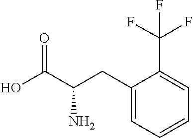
C1(CC(C(O)=O)N)=CC=CC=C1C(F)(F)F
